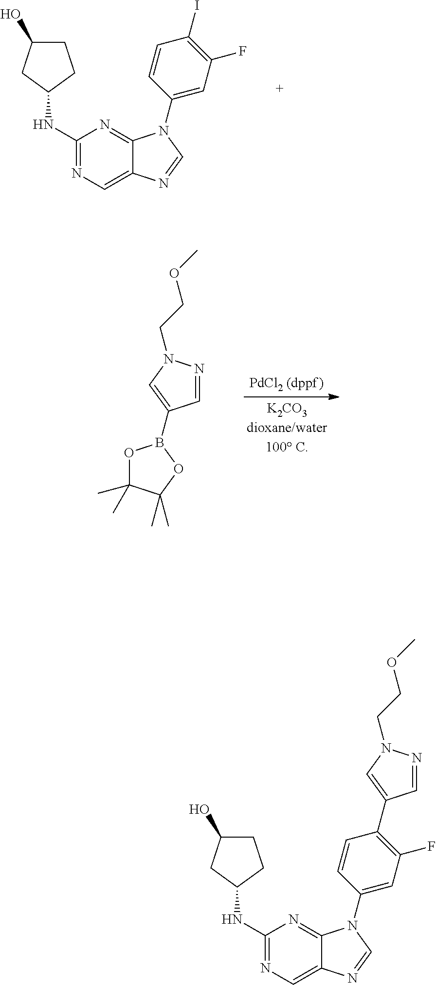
C12=NC(NC3CCC(O)C3)=NC=C1N=CN2C1=CC(F)=C(I)C=C1.C1=NN(CCOC)C=C1B1OC(C)(C)C(C)(C)O1.C12=NC(NC3CCC(O)C3)=NC=C1N=CN2C1=CC(F)=C(C2=CN(CCOC)N=C2)C=C1
